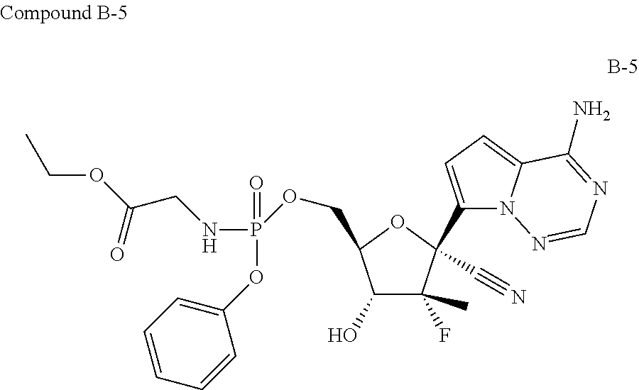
C1(O)C(C)(F)C(C2=CC=C3N2N=CN=C3N)(C#N)OC1COP(NCC(OCC)=O)(OC1=CC=CC=C1)=O
